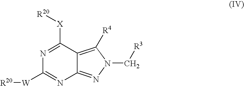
N1=C([X][R20])C2=C([R4])N(C[R3])N=C2N=C1[W][R20]
